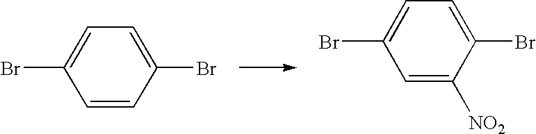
C1=CC(Br)=CC=C1Br.C1=C([NO2])C(Br)=CC=C1Br
